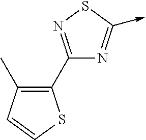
C1(C2=C(C)C=CS2)=NSC(->C)=N1
